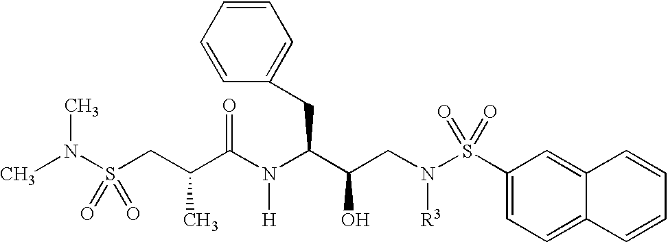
CN(S(CC(C(N(C(CC1=CC=CC=C1)C(O)CN([R3])S(=O)(C1=CC=C2C(=C1)C=CC=C2)=O)[H])=O)C)(=O)=O)C
